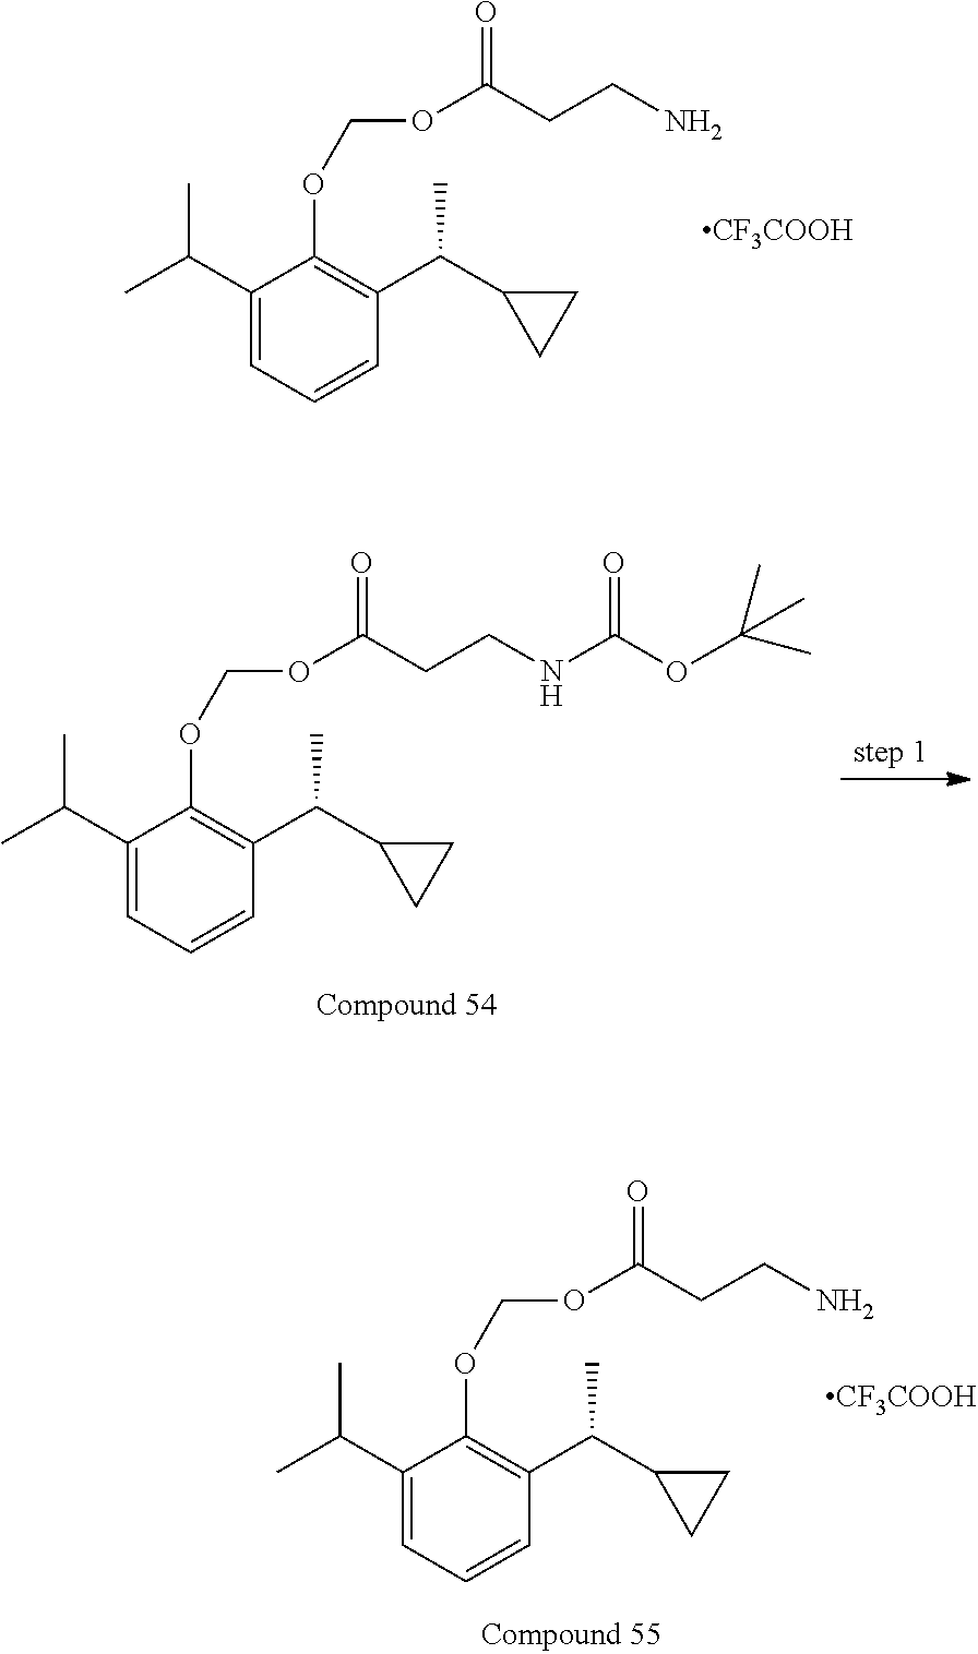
C1(C(C)C)=CC=CC(C(C2CC2)C)=C1OCOC(CCNC(OC(C)(C)C)=O)=O.C1(C(C)C)=CC=CC(C(C2CC2)C)=C1OCOC(CCN)=O.[CF3COOH].C1(C(C)C)=CC=CC(C(C2CC2)C)=C1OCOC(CCN)=O.[CF3COOH]
